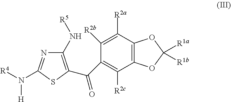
C12=C(C([R2a])=C([R2b])C(C(=O)C3=C(N[R5])N=C(N([R4])[H])S3)=C1[R2c])OC([R1a])([R1b])O2
